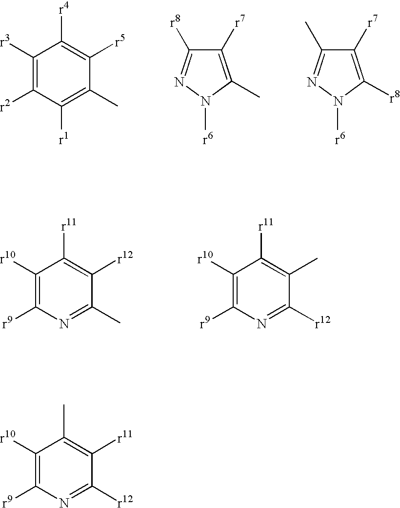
C1([r3])=C([r2])C([r1])=C(C)C([r5])=C1[r4].C1([r7])=C(C)N([r6])N=C1[r8].C1([r7])=C([r8])N([r6])N=C1C.C1([r10])=C([r9])N=C(C)C([r12])=C1[r11].C1([r10])=C([r9])N=C([r12])C(C)=C1[r11].C1([r10])=C([r9])N=C([r12])C([r11])=C1C
